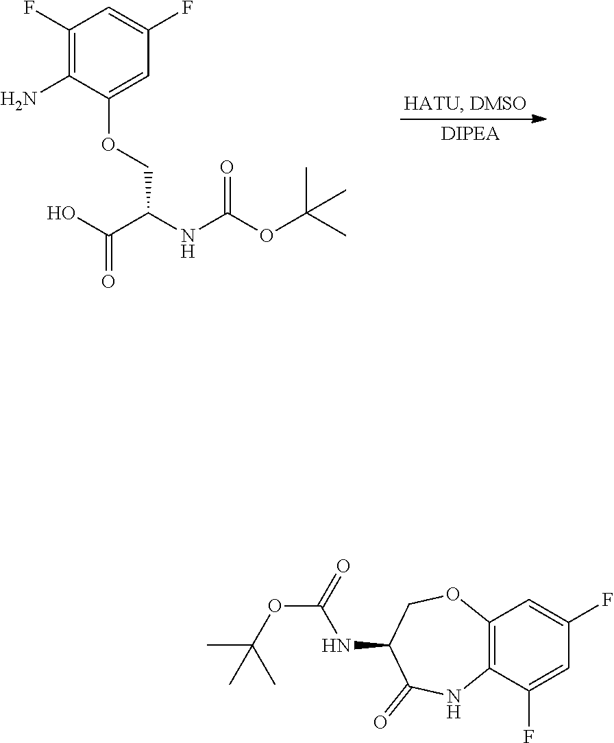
O=C(O)C(NC(OC(C)(C)C)=O)COC1=CC(F)=CC(F)=C1N.C12=C(C(F)=CC(F)=C1)NC(=O)C(NC(=O)OC(C)(C)C)CO2
